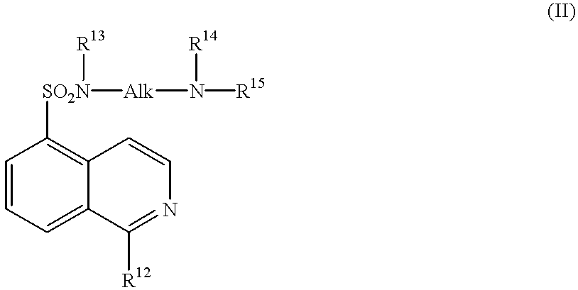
C1=CC=C2C(=C1[SO2N]([Alk]N([R15])[R14])[R13])C=CN=C2[R12]
